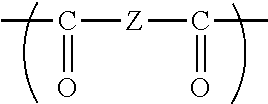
CC(=O)[Z]C(=O)C
